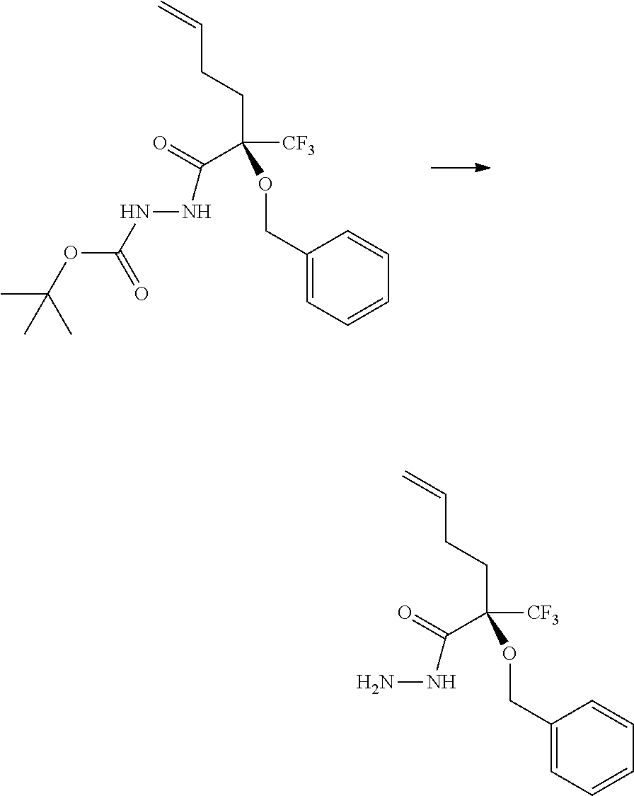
C(C(CCC=C)([CF3])OCC1=CC=CC=C1)(=O)NNC(OC(C)(C)C)=O.C(C(CCC=C)([CF3])OCC1=CC=CC=C1)(=O)NN
